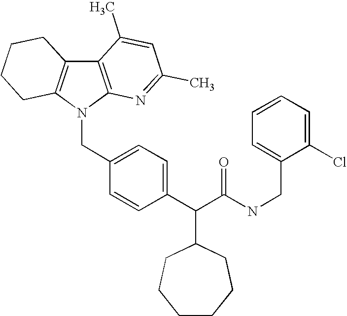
C12=C(N(CC3=CC=C(C(C(NCC4=CC=CC=C4Cl)=O)C4CCCCCC4)C=C3)C3=C1CCCC3)N=C(C)C=C2C
